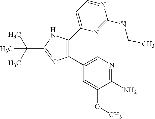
C1(C2=CN=C(N)C(OC)=C2)=C(C2=CC=NC(NCC)=N2)NC(C(C)(C)C)=N1
